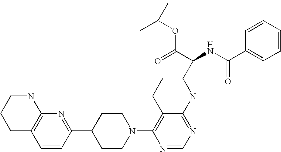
C1=CC(C2CCN(C3=C(CC)C(NCC(NC(C4=CC=CC=C4)=O)C(=O)OC(C)(C)C)=NC=N3)CC2)=NC2=C1CCCN2
